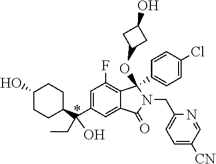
C1(O)CCC(C(C2=CC(F)=C3C(=C2)C(=O)N(CC2=CC=C([CN])C=N2)C3(C2=CC=C(Cl)C=C2)OC2CC(O)C2)(CC)O)CC1
